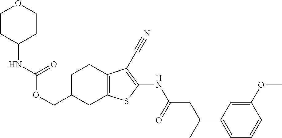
C(C1CC2=C(CC1)C(C#N)=C(NC(CC(C1=CC=CC(OC)=C1)C)=O)S2)OC(=O)NC1CCOCC1
